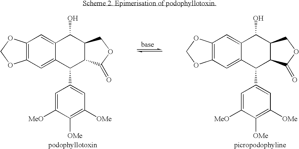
C12=C(C=C3C(=C1)C(O)C1C(C3C3=CC([OMe])=C([OMe])C([MeO])=C3)C(=O)OC1)OCO2.C12=C(C=C3C(=C1)C(O)C1C(C3C3=CC([OMe])=C([OMe])C([MeO])=C3)C(=O)OC1)OCO2
